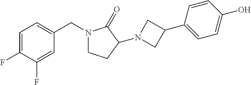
N1(CC2=CC=C(F)C(F)=C2)CCC(N2CC(C3=CC=C(O)C=C3)C2)C1=O
